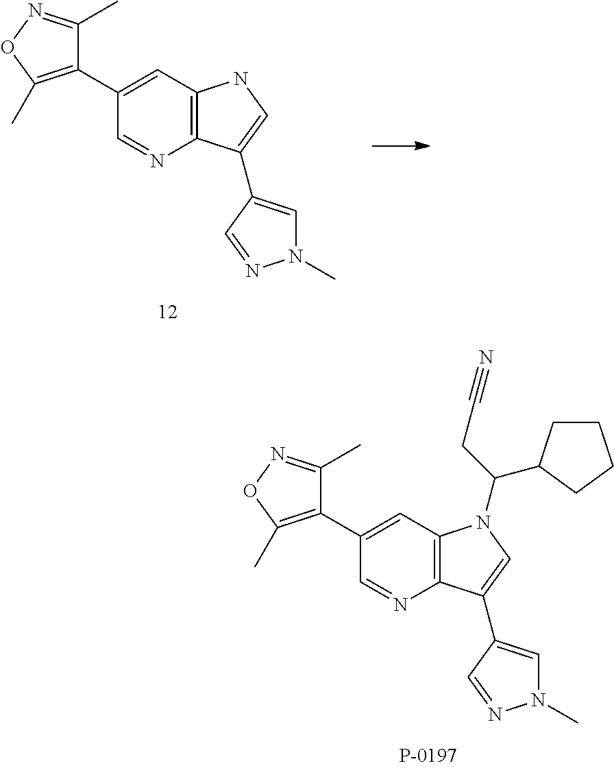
C12=C(C=C(C3=C(C)ON=C3C)C=N1)NC=C2C1=CN(C)N=C1.C12=C(C=C(C3=C(C)ON=C3C)C=N1)N(C(CC#N)C1CCCC1)C=C2C1=CN(C)N=C1
